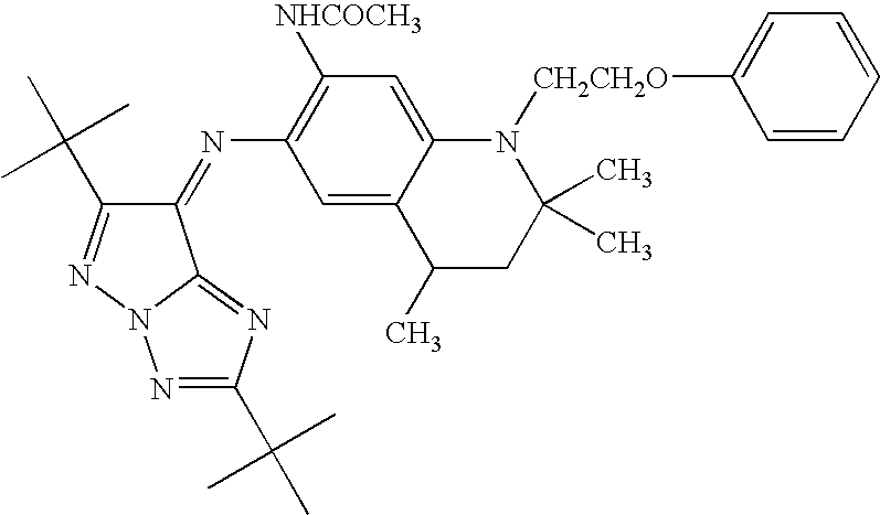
C1(=NC2=C([NHCOCH3])C=C3C(=C2)C(C)CC(C)(C)N3[CH2CH2O]C2=CC=CC=C2)C(C(C)(C)C)=NN2C1=NC(C(C)(C)C)=N2
